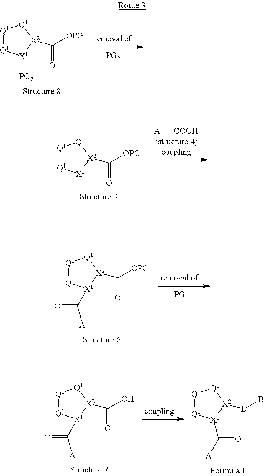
[Q1]1[Q1][X1]([PG2])[X2](C(=O)[OPG])[Q1]1.[Q1]1[Q1][X1](C(=O)[A])[X2](C(=O)[OPG])[Q1]1.[Q1]1[Q1][X1](C(=O)[A])[X2]([L]B)[Q1]1.[Q1]1[Q1][X1](C(=O)[A])[X2](C(=O)O)[Q1]1.[Q1]1[Q1][X1][X2](C(=O)[OPG])[Q1]1.[A][COOH]
